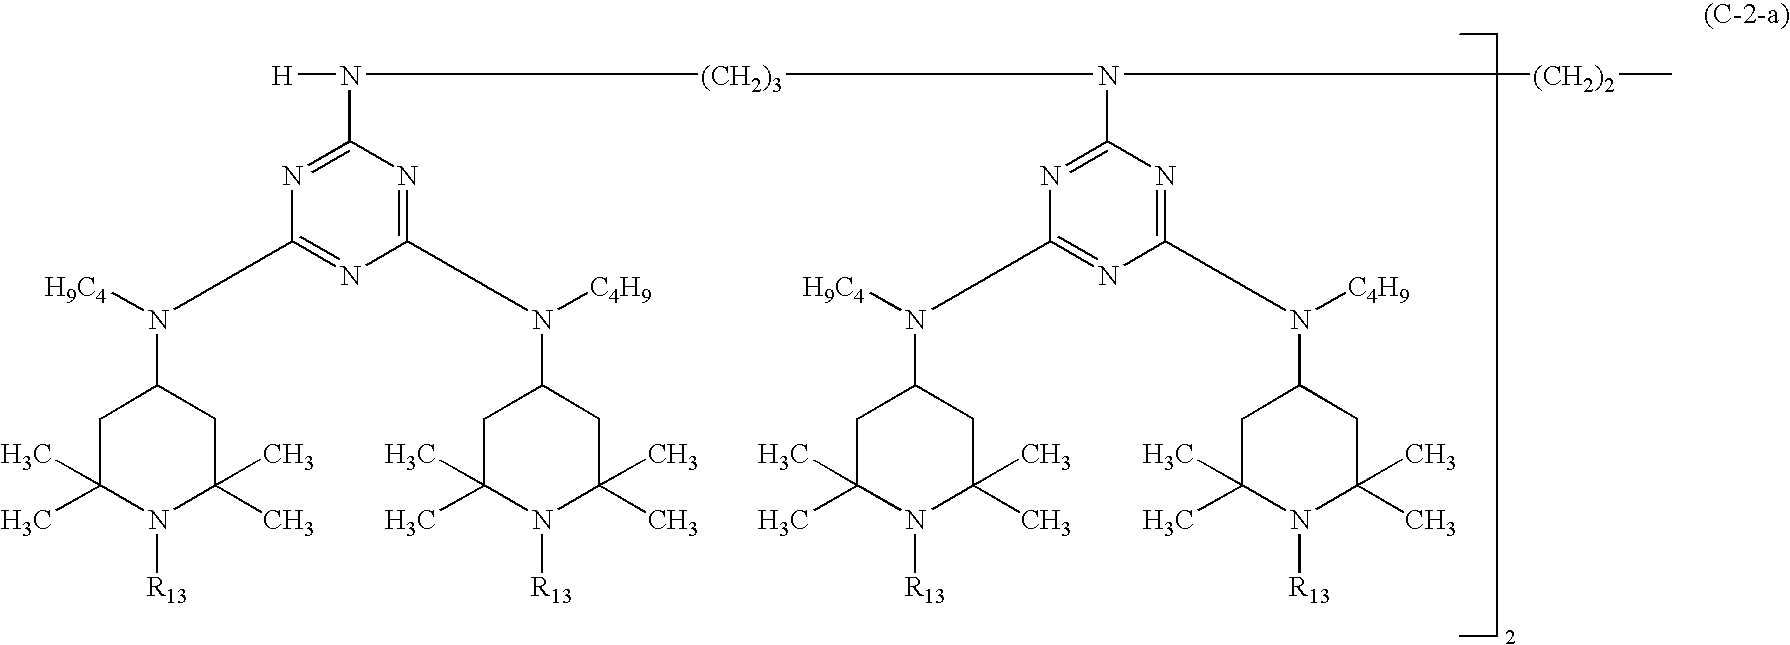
N1=C(N(C2CC(C)(C)N([R13])C(C)(C)C2)[H9C4])N=C(N([H])[(CH2)3]N(C2=NC(N(C3CC(C)(C)N([R13])C(C)(C)C3)[H9C4])=NC(N(C3CC(C)(C)N([R13])C(C)(C)C3)[C4H9])=N2)[(CH2)2]C)N=C1N(C1CC(C)(C)N([R13])C(C)(C)C1)[C4H9]
